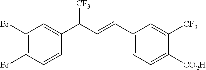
C1(C=CC(C2=CC(Br)=C(Br)C=C2)[CF3])=CC=C([CO2H])C([CF3])=C1
